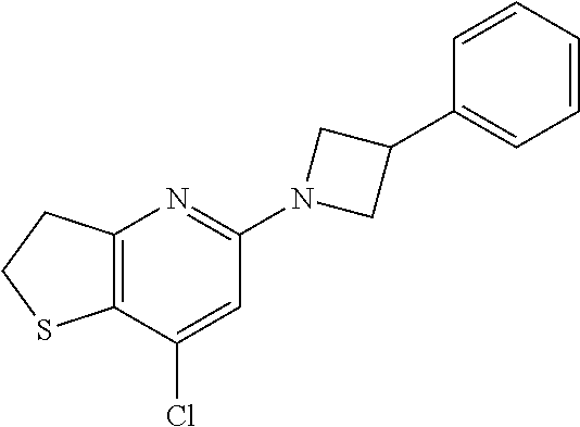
C12=C(C(Cl)=CC(N3CC(C4=CC=CC=C4)C3)=N1)SCC2
